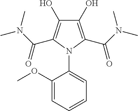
C1(O)=C(C(N(C)C)=O)N(C2=CC=CC=C2OC)C(C(N(C)C)=O)=C1O
